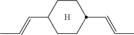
C(=CC)C1CCC(C=CC)CC1.[H]
